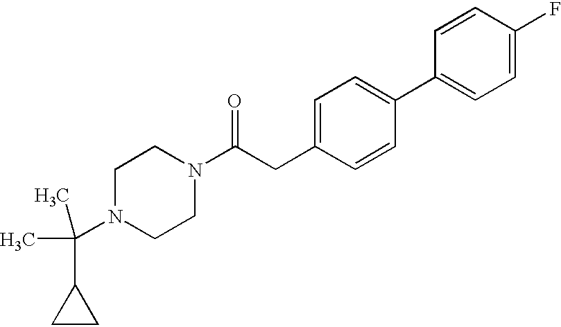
C(N1CCN(C(CC2=CC=C(C3=CC=C(F)C=C3)C=C2)=O)CC1)(C)(C)C1CC1
